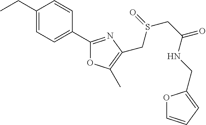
C1(CC)=CC=C(C2=NC(CS(=O)CC(=O)NCC3=CC=CO3)=C(C)O2)C=C1
